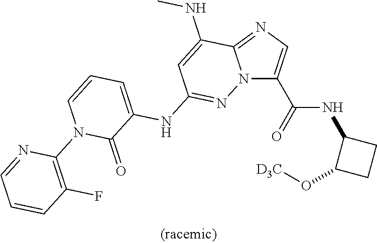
N12C(C(=O)NC3C(O[D3C])CC3)=CN=C1C(NC)=CC(NC1=CC=CN(C3=C(F)C=CC=N3)C1=O)=N2
